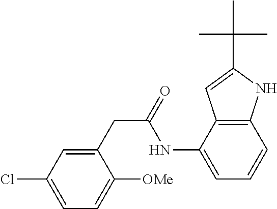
C1=C(CC(NC2=CC=CC3=C2C=C(C(C)(C)C)N3)=O)C([OMe])=CC=C1Cl
